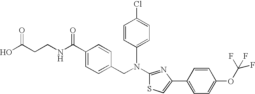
N(C1=NC(C2=CC=C(OC(F)(F)F)C=C2)=CS1)(CC1=CC=C(C(NCCC(O)=O)=O)C=C1)C1=CC=C(Cl)C=C1
